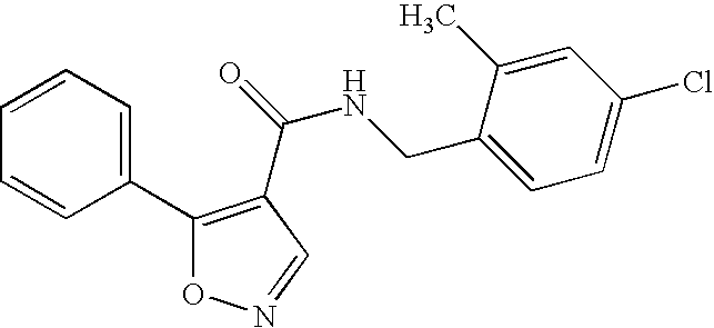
C1(C2=C(C(NCC3=CC=C(Cl)C=C3C)=O)C=NO2)=CC=CC=C1
